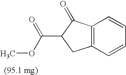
C12=C(C=CC=C1)CC(C(=O)OC)C2=O
